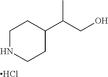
C1NCCC(C(CO)C)C1.Cl
